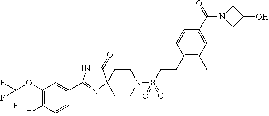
C1=C(C2=NC3(CCN(S(=O)(=O)CCC4=C(C)C=C(C(N5CC(O)C5)=O)C=C4C)CC3)C(=O)N2)C=CC(F)=C1OC(F)(F)F
